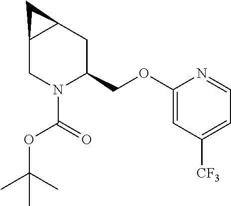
C12CN(C(=O)OC(C)(C)C)C(COC3=CC([CF3])=CC=N3)CC1C2
